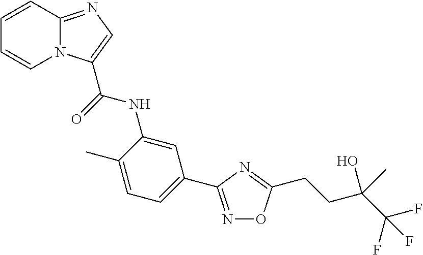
C1=CC2=NC=C(C(NC3=CC(C4=NOC(CCC(C(F)(F)F)(O)C)=N4)=CC=C3C)=O)N2C=C1
